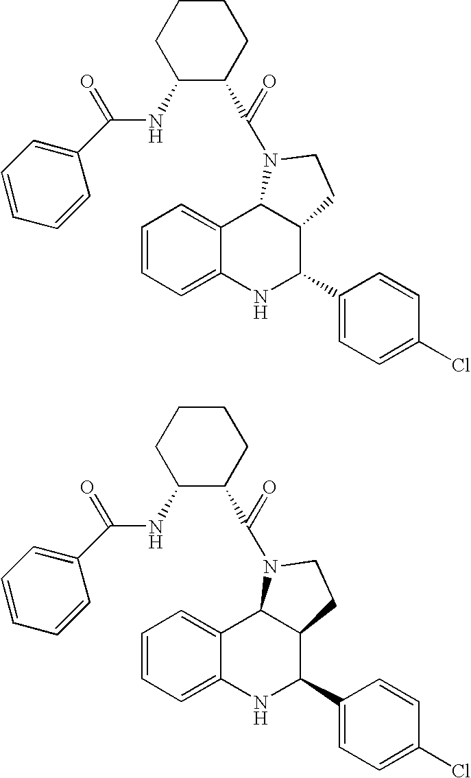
C1=CC=C2C(=C1)C1C(C(C3=CC=C(Cl)C=C3)N2)CCN1C(C1CCCCC1NC(C1=CC=CC=C1)=O)=O.C1=CC=C2C(=C1)C1C(C(C3=CC=C(Cl)C=C3)N2)CCN1C(C1CCCCC1NC(C1=CC=CC=C1)=O)=O
